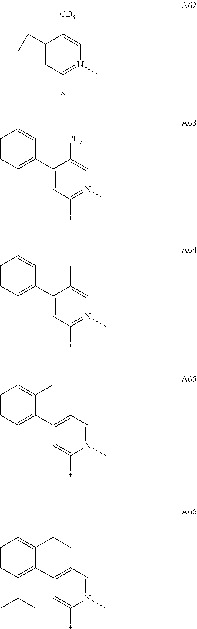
C1(C(C)(C)C)=CC(*)=N(C)C=C1[CD3].C1(C2=CC=CC=C2)=CC(*)=N(C)C=C1[CD3].C1(C2=CC=CC=C2)=CC(*)=N(C)C=C1C.C1(C2=C(C)C=CC=C2C)=CC=N(C)C(*)=C1.C1(C2=C(C(C)C)C=CC=C2C(C)C)=CC=N(C)C(*)=C1
